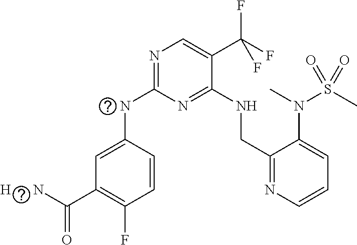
N(C1=NC=C(C(F)(F)F)C(NCC2=NC=CC=C2N(S(=O)(C)=O)C)=N1)C1=CC(C([H      N])=O)=C(F)C=C1
